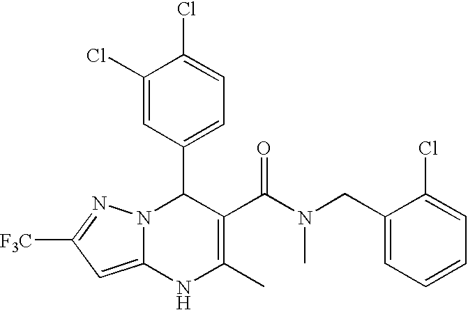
C1(Cl)=CC(C2N3C(=CC([F3C])=N3)NC(C)=C2C(N(C)CC2=CC=CC=C2Cl)=O)=CC=C1Cl
